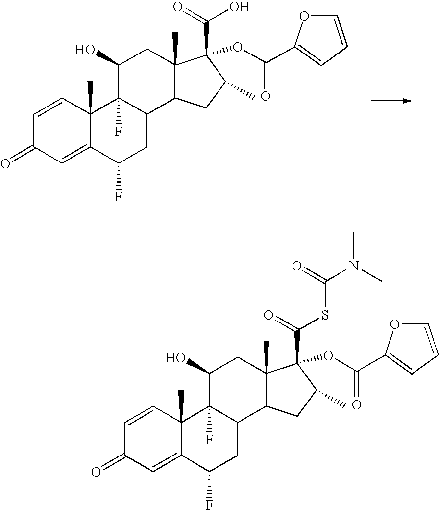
C1=CC2(C)C(=CC1=O)C(F)CC1C2(F)C(O)CC2(C)C1CC(C)C2(C(=O)O)OC(=O)C1=CC=CO1.C1=CC2(C)C(=CC1=O)C(F)CC1C2(F)C(O)CC2(C)C1CC(C)C2(C(=O)SC(N(C)C)=O)OC(=O)C1=CC=CO1
